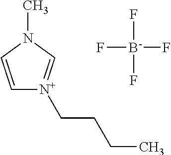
C1=CN(C)C=[N+]1CCCC.F[B-](F)(F)F
